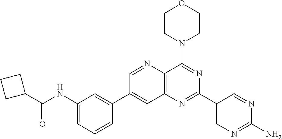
C1(NC(C2CCC2)=O)=CC=CC(C2=CC3=C(N=C2)C(N2CCOCC2)=NC(C2=CN=C(N)N=C2)=N3)=C1
